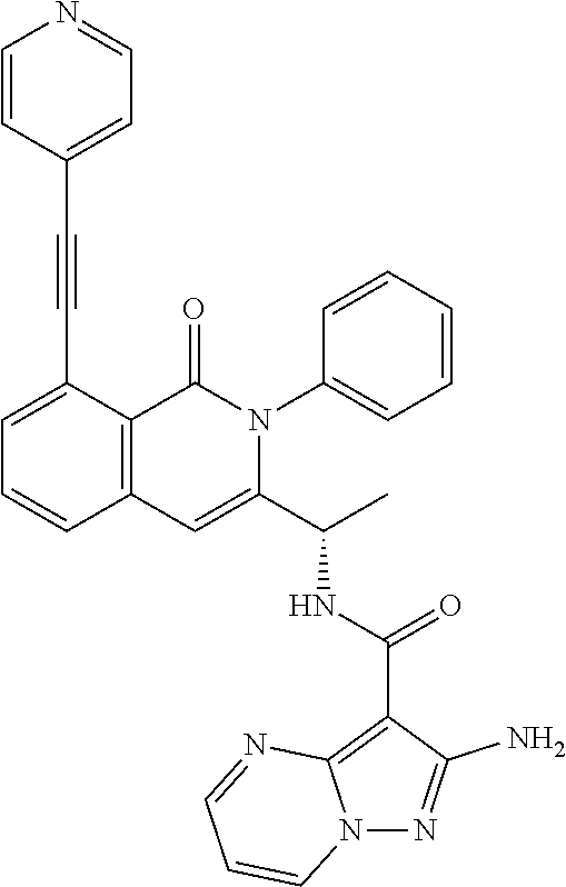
C1=C(C#CC2=CC=NC=C2)C2=C(C=C1)C=C(C(C)NC(C1=C3N(N=C1N)C=CC=N3)=O)N(C1=CC=CC=C1)C2=O
